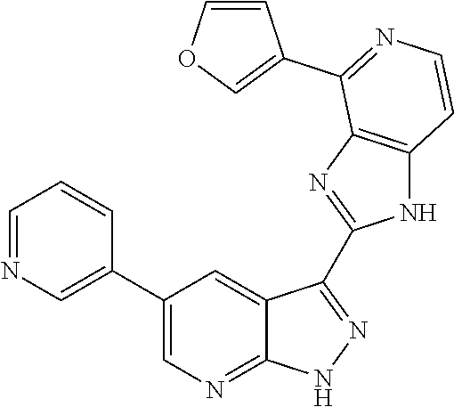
C1=NC=C(C2=CN=C3C(=C2)C(C2=NC4=C(N2)C=CN=C4C2=COC=C2)=NN3)C=C1
